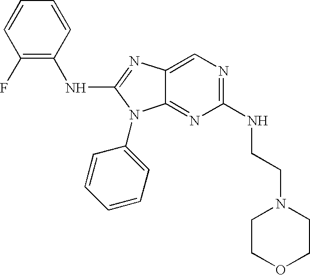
C1=CC(F)=C(NC2=NC3=CN=C(NCCN4CCOCC4)N=C3N2C2=CC=CC=C2)C=C1
